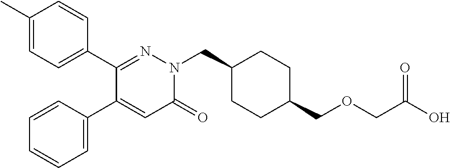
C1(C)=CC=C(C2=NN(CC3CCC(COCC(O)=O)CC3)C(=O)C=C2C2=CC=CC=C2)C=C1
